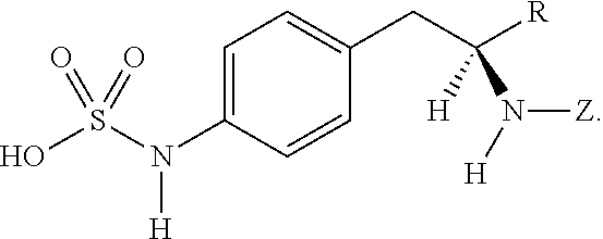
C1=C(N(S(O)(=O)=O)[H])C=CC(CC([R])([H])N([H])[Z])=C1
